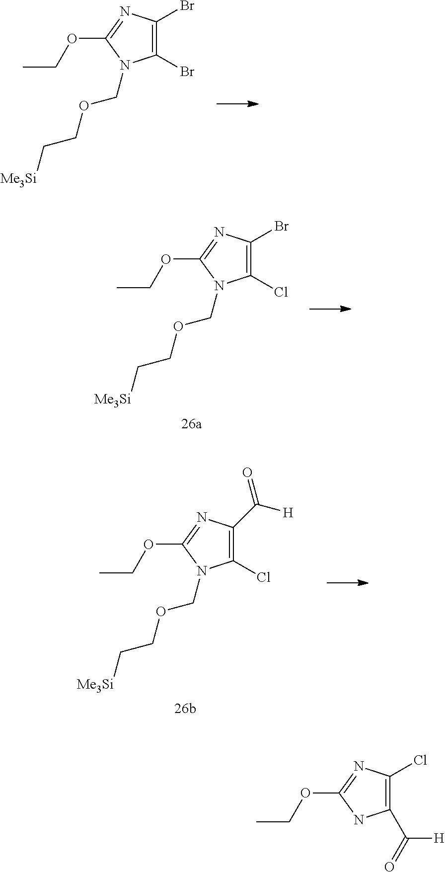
C1(Br)=C(Br)N=C(OCC)N1COCC[Me3Si].C1(Cl)=C(Br)N=C(OCC)N1COCC[Me3Si].C1(Cl)=C(C([H])=O)N=C(OCC)N1COCC[Me3Si].C1(C(=O)[H])=C(Cl)N=C(OCC)N1
